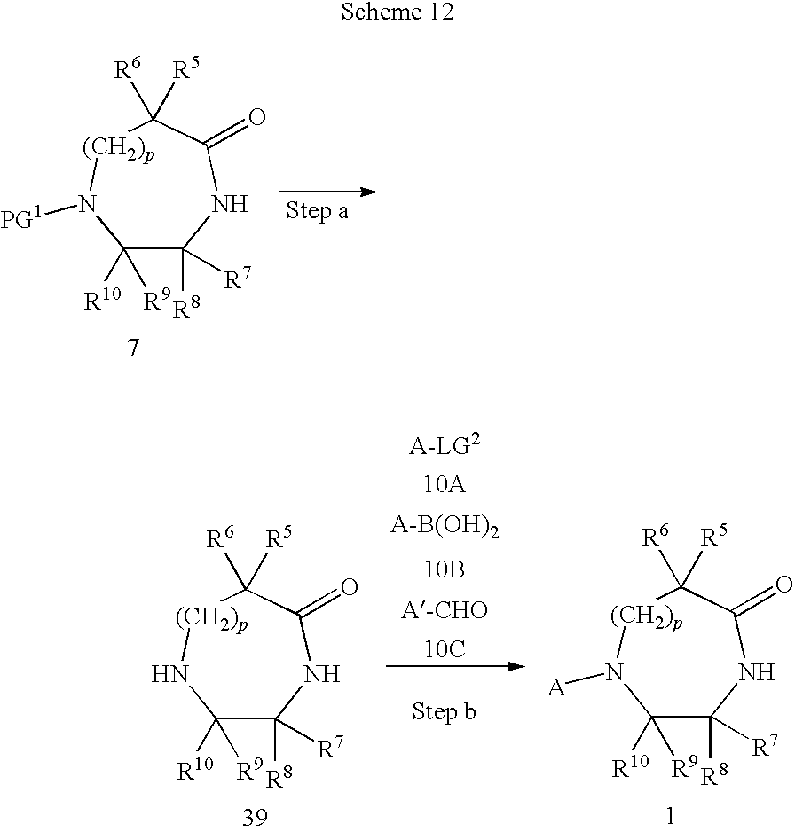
C1([R10])([R9])C([R8])([R7])NC(=O)C([R6])([R5])[(CH2)p]N1[PG1].C1([R10])([R9])C([R8])([R7])NC(=O)C([R6])([R5])[(CH2)p]N1.[10B].[10C].C1([R10])([R9])C([R8])([R7])NC(=O)C([R6])([R5])[(CH2)p]N1[A]
